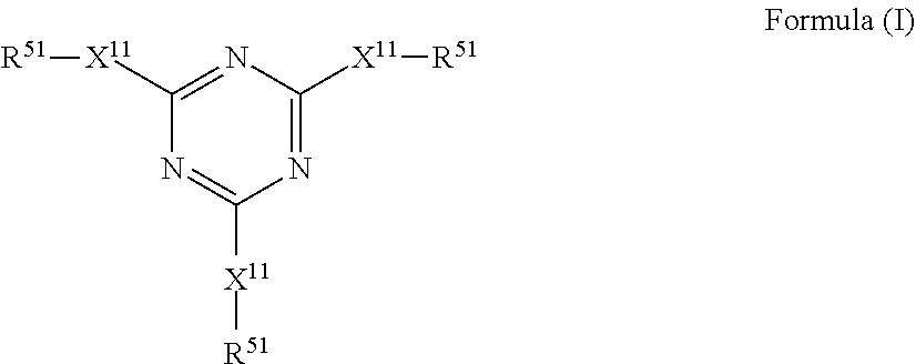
N1=C([X11][R51])N=C([X11][R51])N=C1[X11][R51]
